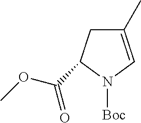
C1(C)=CN([Boc])C(C(OC)=O)C1
